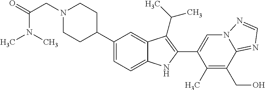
C1(C2CCN(CC(=O)N(C)C)CC2)=CC=C2C(=C1)C(C(C)C)=C(C1=CN3C(=NC=N3)C(CO)=C1C)N2
